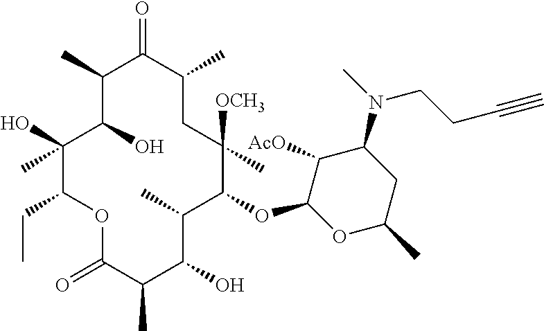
C1(O)C(O)(C)C(CC)OC(=O)C(C)C(O)C(C)C(OC2OC(C)CC(N(C)CCC#C)C2[AcO])C(C)([OCH3])CC(C)C(=O)C1C
